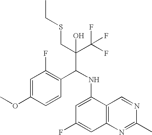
C1=C(OC)C=CC(C(NC2=CC(F)=CC3=C2C=NC(C)=N3)C(C(F)(F)F)(CSCC)O)=C1F
